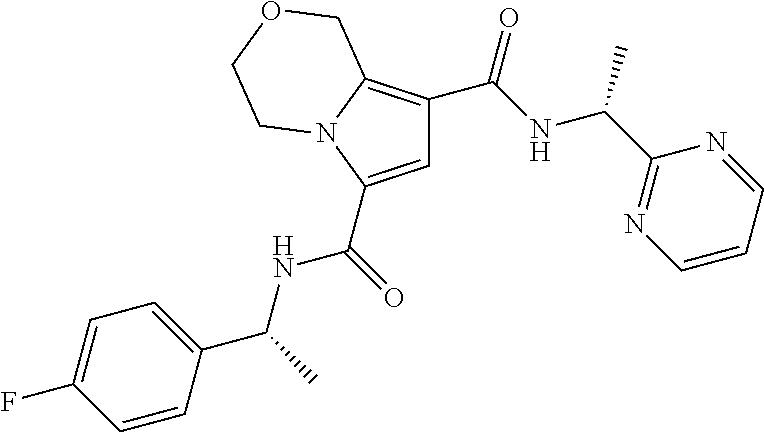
C1=C(C(=O)NC(C)C2=CC=C(F)C=C2)N2C(=C1C(NC(C1=NC=CC=N1)C)=O)COCC2
